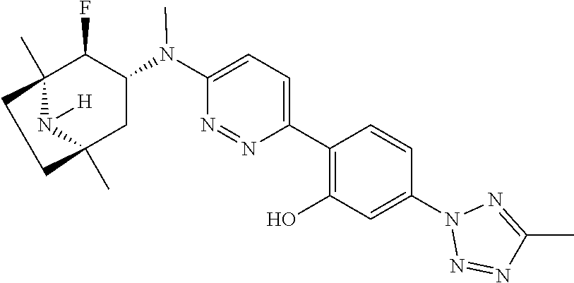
C12(C)N([H])C(C)(CC(N(C3=CC=C(C4=C(O)C=C(N5N=NC(C)=N5)C=C4)N=N3)C)C1F)CC2
